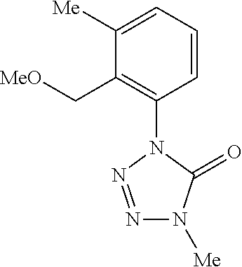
C1=CC=C([Me])C(C[MeO])=C1N1N=NN([Me])C1=O
